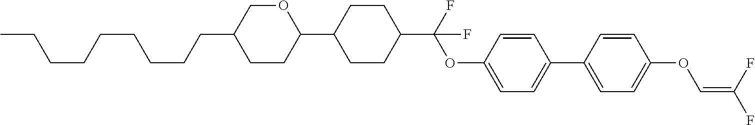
C1CC(C2CCC(C(F)(OC3=CC=C(C4=CC=C(OC=C(F)F)C=C4)C=C3)F)CC2)OCC1CCCCCCCCC
